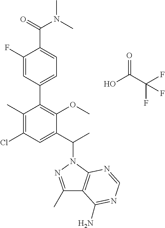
C1(C2=C(OC)C(C(C)N3N=C(C)C4=C3N=CN=C4N)=CC(Cl)=C2C)=CC=C(C(=O)N(C)C)C(F)=C1.OC(C(F)(F)F)=O
